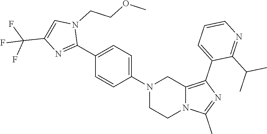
N1(C2=CC=C(C3=NC(C(F)(F)F)=CN3CCOC)C=C2)CCN2C(=C(C3=CC=CN=C3C(C)C)N=C2C)C1
